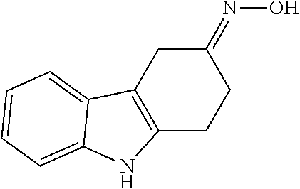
C12=C(CC(=NO)CC1)C1=CC=CC=C1N2
